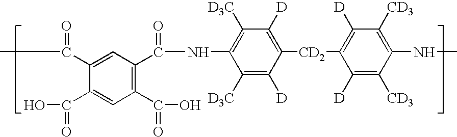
C1([D3C])=C(NC(C2=C(C(=O)O)C=C(C(=O)O)C(C(=O)C)=C2)=O)C([D3C])=C([D])C([CD2]C2=C([D])C([CD3])=C(NC)C([CD3])=C2[D])=C1[D]
